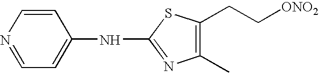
N(C1=NC(C)=C(CC[ONO2])S1)C1=CC=NC=C1
